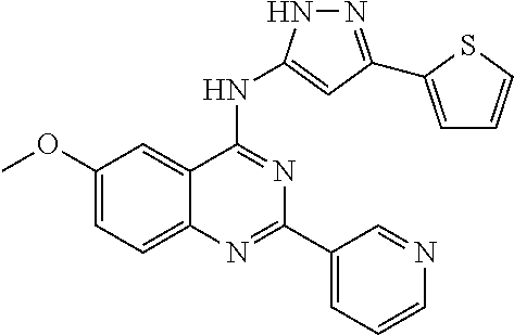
C1(OC)=CC=C2C(=C1)C(NC1=CC(C3=CC=CS3)=NN1)=NC(C1=CC=CN=C1)=N2
